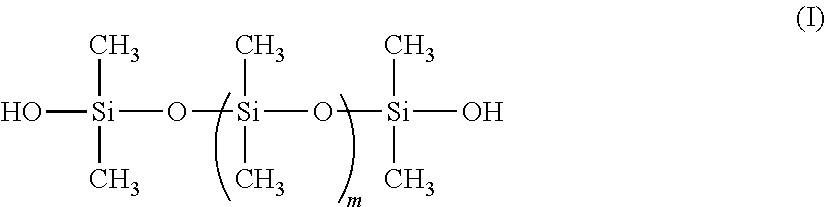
O([Si](O[Si](O)(C)C)(C)C)[Si](O)(C)C
